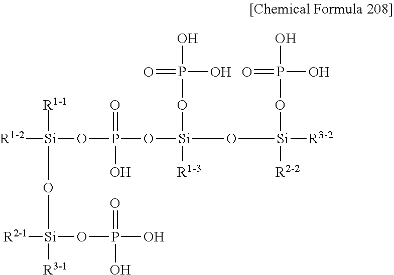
[R1-2][Si](OP(O[Si](O[Si]([R3-2])([R2-2])OP(O)(=O)O)([R1-3])OP(O)(O)=O)(=O)O)([R1-1])O[Si]([R3-1])([R2-1])OP(O)(O)=O
